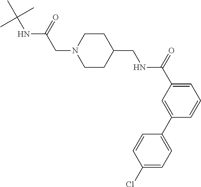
CC(NC(CN1CCC(CNC(C2=CC=CC(C3=CC=C(Cl)C=C3)=C2)=O)CC1)=O)(C)C
